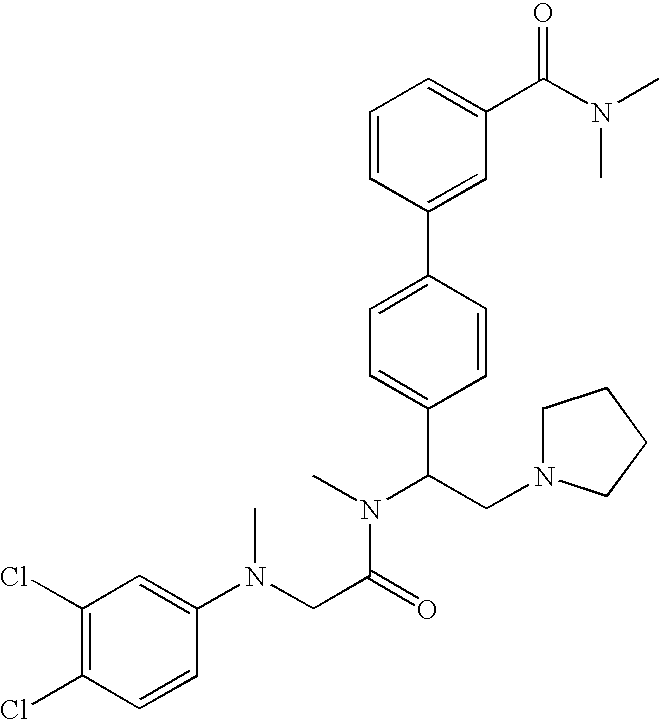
C1=CC(C2=CC=C(C(CN3CCCC3)N(C)C(CN(C3=CC(Cl)=C(Cl)C=C3)C)=O)C=C2)=CC(C(N(C)C)=O)=C1
